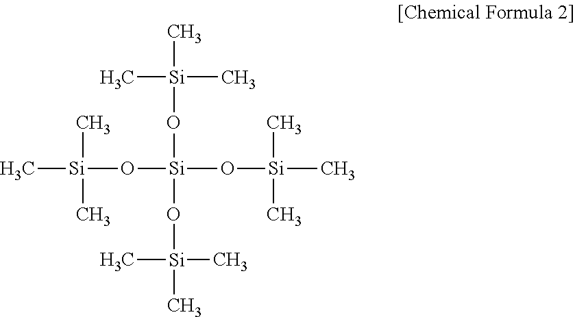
[Si](O[Si](C)(C)C)(O[Si](C)(C)C)(O[Si](C)(C)C)O[Si](C)(C)C
